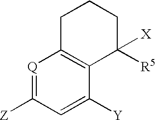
[Q]1=C([Z])C=C([Y])C2=C1CCCC2([R5])[X]
